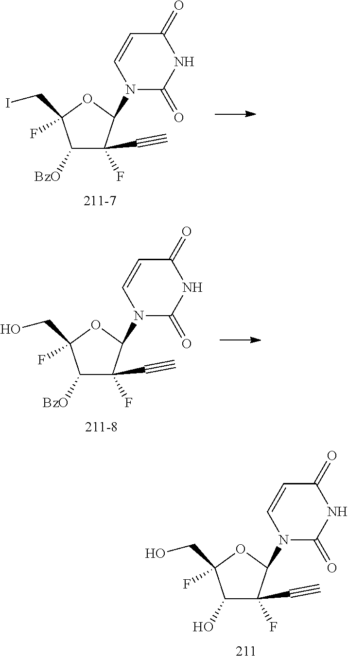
C1(O)C(C#C)(F)C(N2C(=O)NC(=O)C=C2)OC1(CO)F.C1([BzO])C(C#C)(F)C(N2C(=O)NC(=O)C=C2)OC1(CI)F.C1([BzO])C(C#C)(F)C(N2C(=O)NC(=O)C=C2)OC1(CO)F
